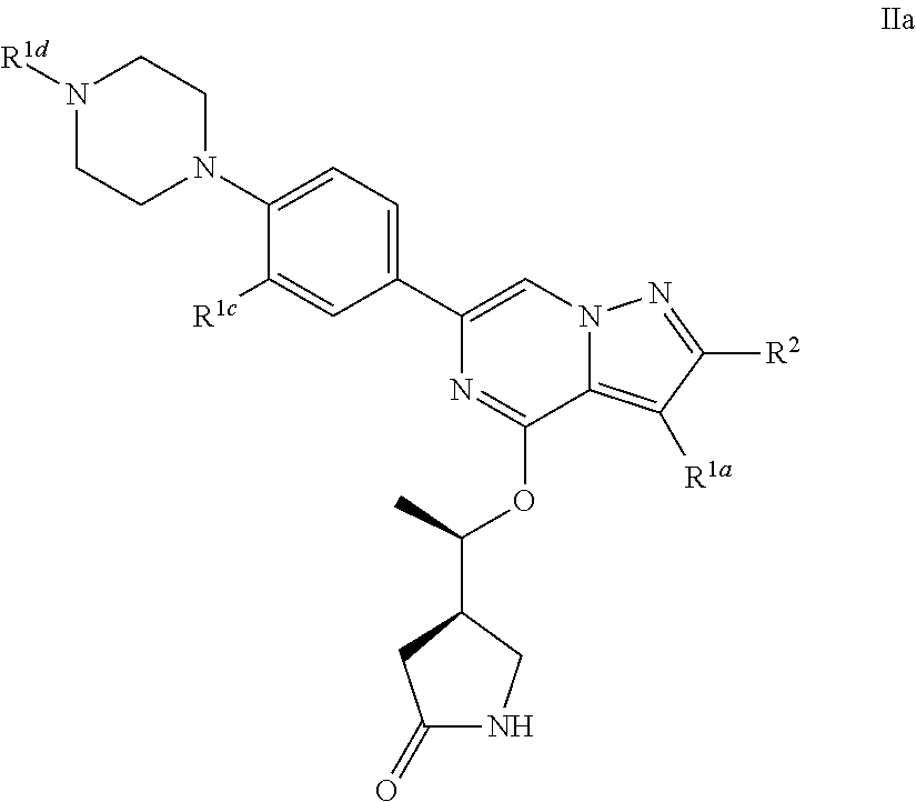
C1(C2=CC=C(N3CCN([R1d])CC3)C([R1c])=C2)=CN2C(=C([R1a])C([R2])=N2)C(OC(C)C2CC(=O)NC2)=N1
